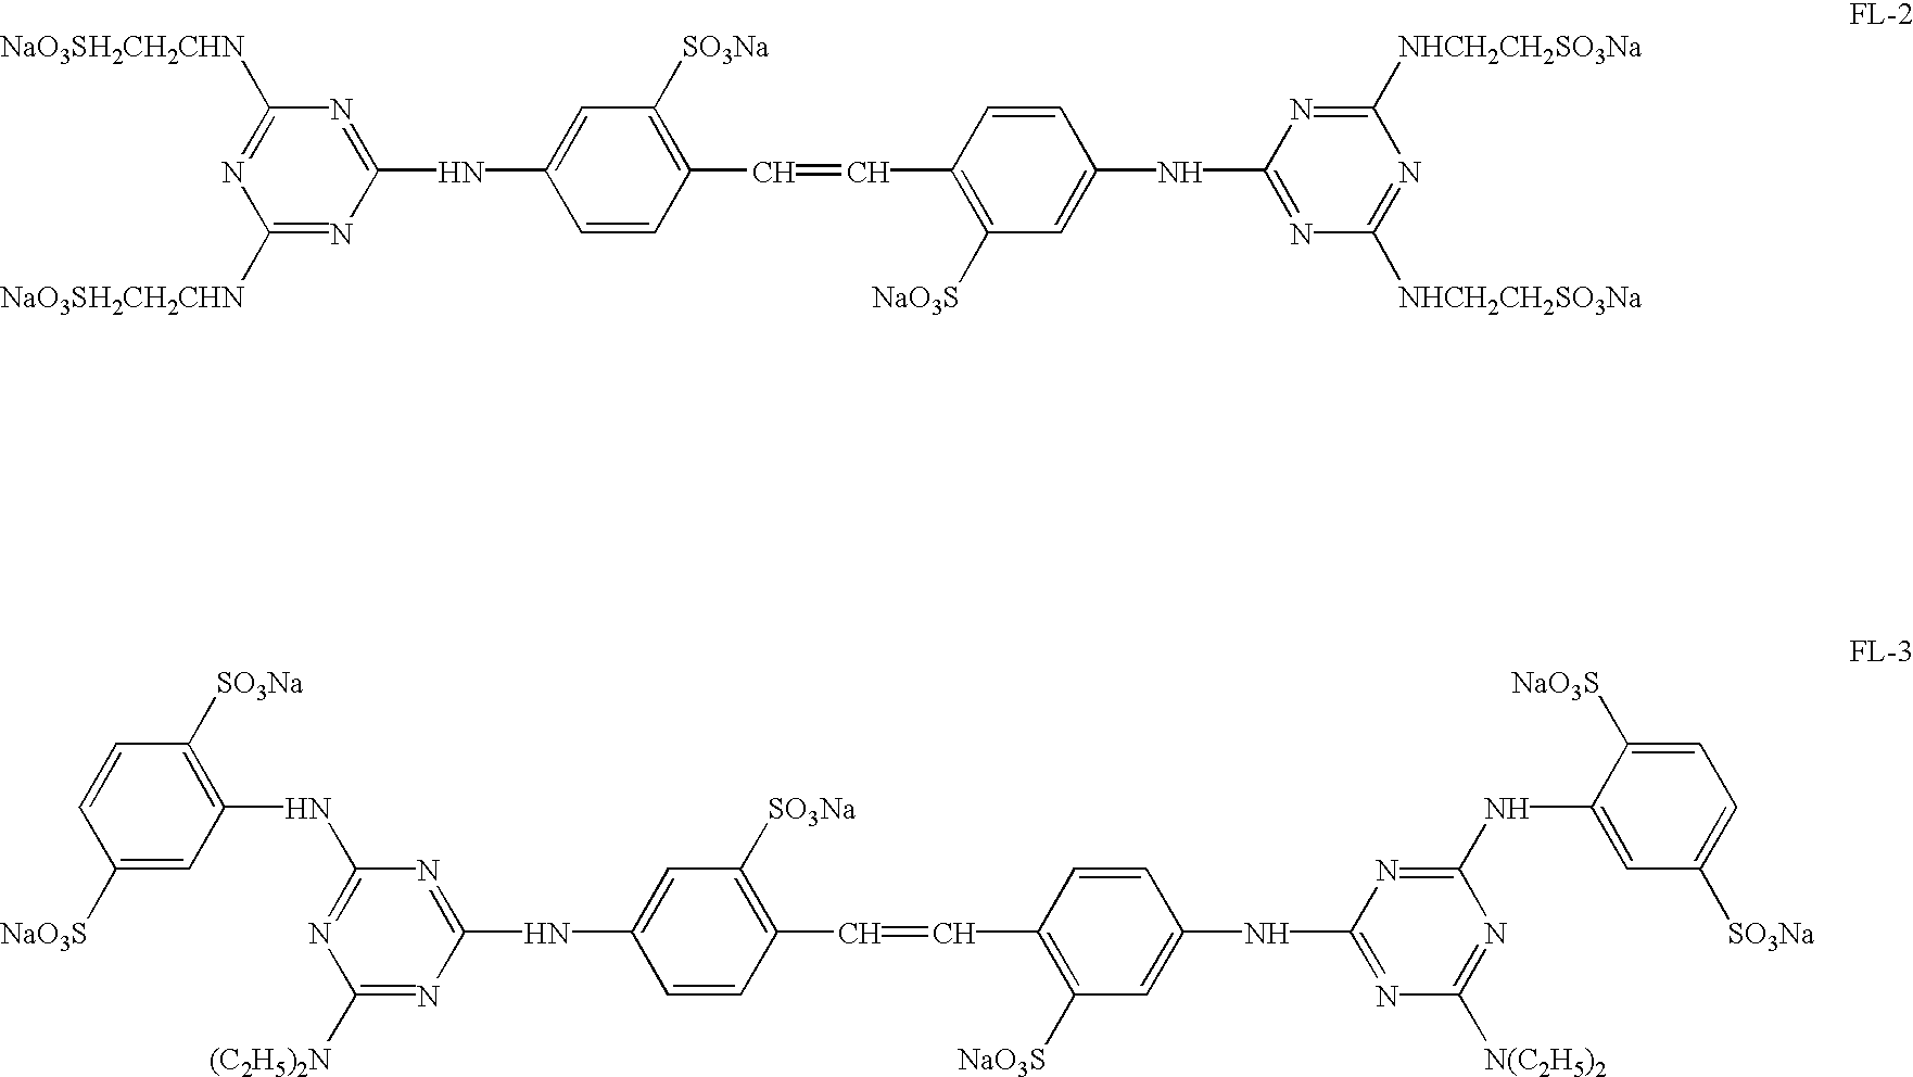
C1([NaO3SH2CH2CHN])=NC(NC2=CC([SO3Na])=C(C=CC3=C([NaO3S])C=C(NC4=NC([NHCH2CH2SO3Na])=NC([NHCH2CH2SO3Na])=N4)C=C3)C=C2)=NC([NaO3SH2CH2CHN])=N1.C1([(C2H5)2N])=NC(NC2=CC([SO3Na])=C(C=CC3=C([NaO3S])C=C(NC4=NC([N(C2H5)2])=NC(NC5=CC([SO3Na])=CC=C5[NaO3S])=N4)C=C3)C=C2)=NC(NC2=C([SO3Na])C=CC([NaO3S])=C2)=N1
